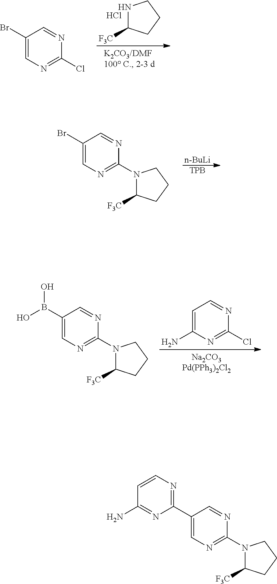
N1C([F3C])CCC1.Cl.C1(Br)=CN=C(Cl)N=C1.[n-BuLi].[TPB].C1(Br)=CN=C(N2C([F3C])CCC2)N=C1.C1=C(N)N=C(Cl)N=C1.C1(B(O)O)=CN=C(N2C([F3C])CCC2)N=C1.C1(C2=NC=CC(N)=N2)=CN=C(N2C([F3C])CCC2)N=C1
